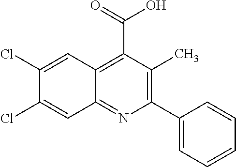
C1(C2=CC=CC=C2)=C(C)C(C(=O)O)=C2C(=N1)C=C(Cl)C(Cl)=C2
